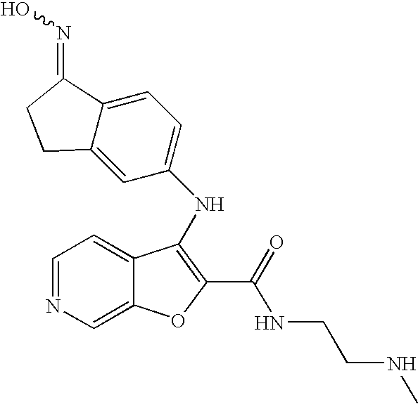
N(C1=C(C(=O)NCCNC)OC2=CN=CC=C21)C1=CC=C2C(=C1)CCC2=NO
